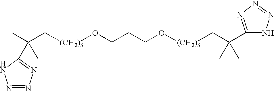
C([(CH2)3]OCCCO[(CH2)3]CC(C)(C)C1=NN=NN1)C(C)(C)C1=NN=NN1
